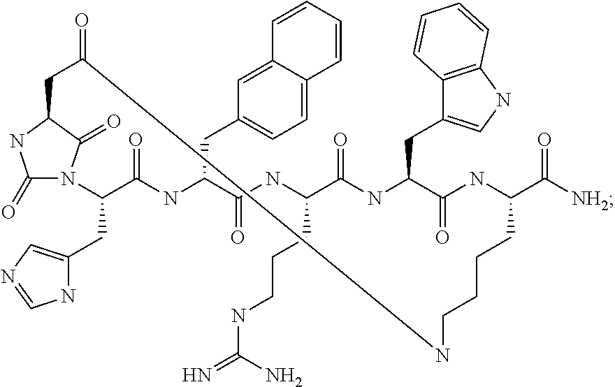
C1(=O)N2C(=O)C(N1)CC(=O)NCCCCC(C(=O)[NH2])NC(=O)C(CC1=CNC3=C1C=CC=C3)NC(=O)C(CCCNC(N)=N)NC(=O)C(CC1=CC=C3C(=C1)C=CC=C3)NC(=O)C2CC1=CN=CN1
